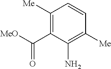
C1([Me])=C(C([MeO])=O)C(N)=C([Me])C=C1
